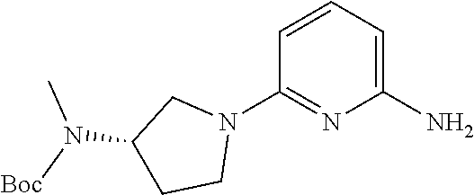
C1(N)=CC=CC(N2CC(N([Boc])C)CC2)=N1
